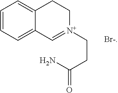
C1=CC=C2C(=C1)CC[N+](CCC(N)=O)=C2.[Br-]
